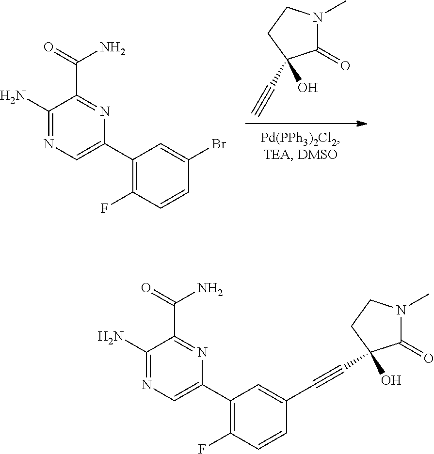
C1(=O)N(C)CCC1(O)C#C.C1(N)=NC=C(C2=C(F)C=CC(Br)=C2)N=C1C(=O)N.C1(N)=NC=C(C2=C(F)C=CC(C#CC3(O)C(=O)N(C)CC3)=C2)N=C1C(=O)N
